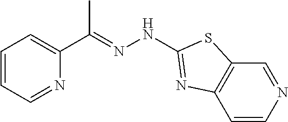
C(=NNC1=NC2=C(C=NC=C2)S1)(C)C1=CC=CC=N1
